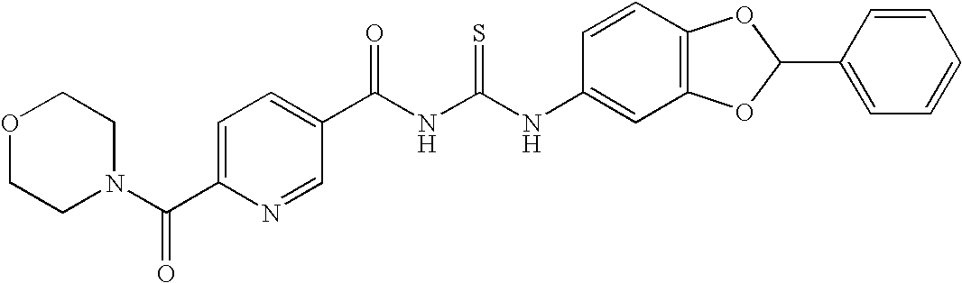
C(NC(NC1=CC2=C(C=C1)OC(C1=CC=CC=C1)O2)=S)(=O)C1=CC=C(C(N2CCOCC2)=O)N=C1
